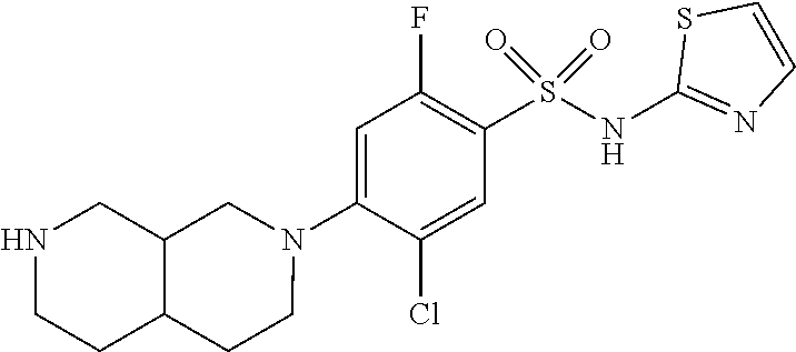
C1=C(N2CC3C(CC2)CCNC3)C(Cl)=CC(S(NC2=NC=CS2)(=O)=O)=C1F
